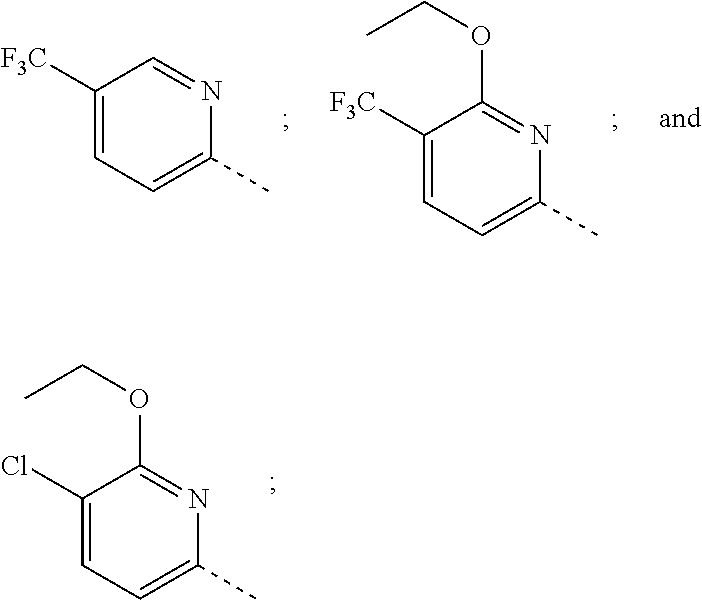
C1(Cl)=CC=C(C)N=C1OCC.C1([F3C])=CC=C(C)N=C1.C1([F3C])=CC=C(C)N=C1OCC
